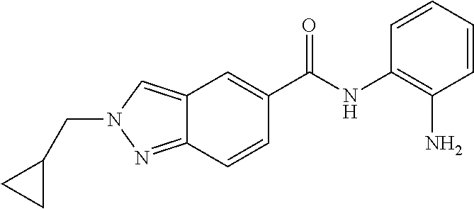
C12=CN(CC3CC3)N=C1C=CC(C(NC1=C(N)C=CC=C1)=O)=C2
